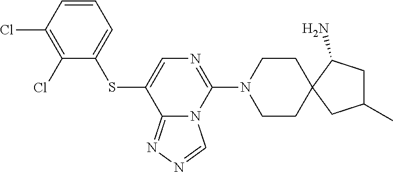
C1CN(C2=NC=C(SC3=CC=CC(Cl)=C3Cl)C3=NN=CN23)CCC12C(N)CC(C)C2
